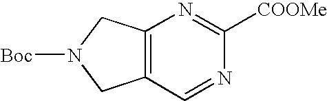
C12=C(CN([Boc])C1)N=C([COOMe])N=C2
